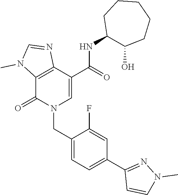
C12=C(C(=O)N(CC3=CC=C(C4=NN(C)C=C4)C=C3F)C=C1C(NC1C(O)CCCCC1)=O)N(C)C=N2
